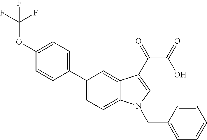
C1(OC(F)(F)F)=CC=C(C2=CC=C3C(=C2)C(C(C(O)=O)=O)=CN3CC2=CC=CC=C2)C=C1
